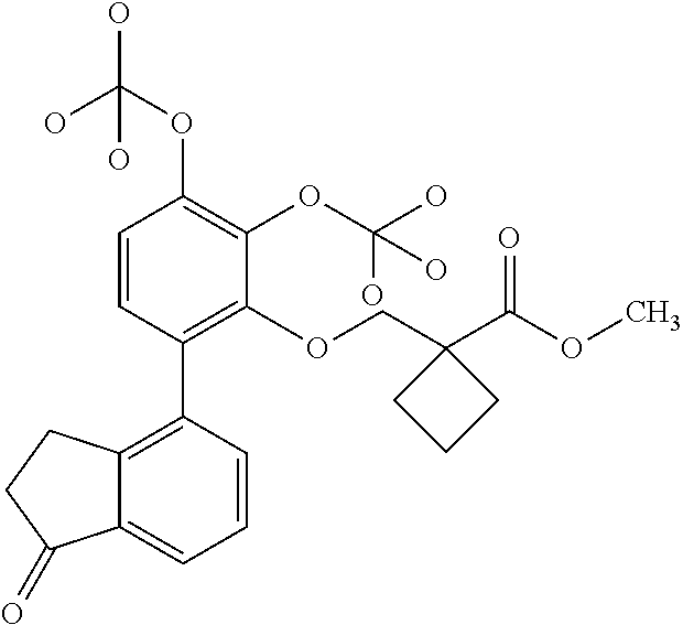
C1=CC(C2=C3C(=CC=C2)C(=O)CC3)=C(OCC2(C(OC)=O)CCC2)C(OC(O)(O)O)=C1OC(O)(O)O
